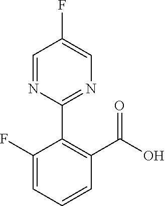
C1(F)=CC=CC(C(O)=O)=C1C1=NC=C(F)C=N1
